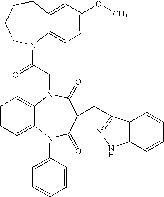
C12=CC(OC)=CC=C1N(C(=O)CN1C3=CC=CC=C3N(C3=CC=CC=C3)C(=O)C(CC3=NNC4=C3C=CC=C4)C1=O)CCCC2
